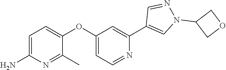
C1=C(N)N=C(C)C(OC2=CC=NC(C3=CN(C4COC4)N=C3)=C2)=C1
